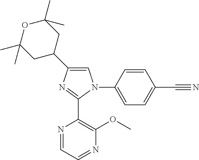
C1=C(C2CC(C)(C)OC(C)(C)C2)N=C(C2=C(OC)N=CC=N2)N1C1=CC=C(C#N)C=C1
